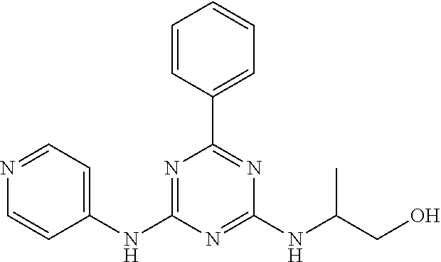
C1=CC(C2=NC(NC(CO)C)=NC(NC3=CC=NC=C3)=N2)=CC=C1
